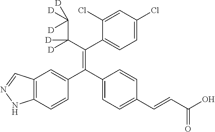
C12=C(C=CC(C(C3=CC=C(C=CC(O)=O)C=C3)=C(C(C([D])([D])[D])([D])[D])C3=CC=C(Cl)C=C3Cl)=C1)NN=C2
